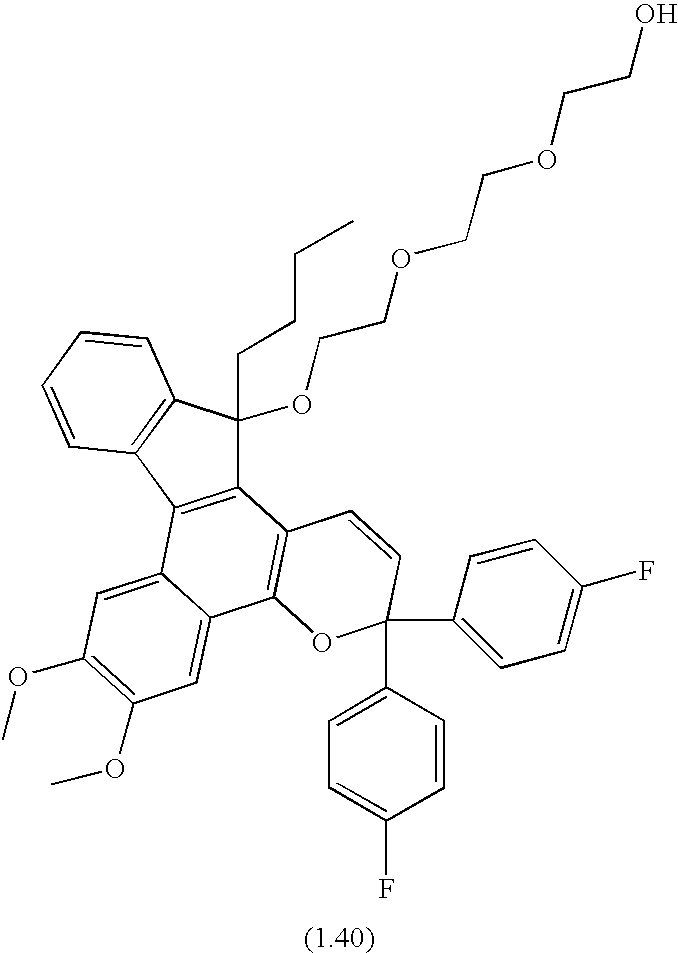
C12=C(C3=C(C1(CCCC)OCCOCCOCCO)C=CC=C3)C1=CC(OC)=C(OC)C=C1C1=C2C=CC(C2=CC=C(F)C=C2)(C2=CC=C(F)C=C2)O1
